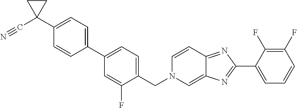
C1(C2=NC3=CN(CC4=CC=C(C5=CC=C(C6(C#N)CC6)C=C5)C=C4F)C=CC3=N2)=CC=CC(F)=C1F
